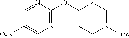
N1=C(OC2CCN([Boc])CC2)N=CC([O2N])=C1
